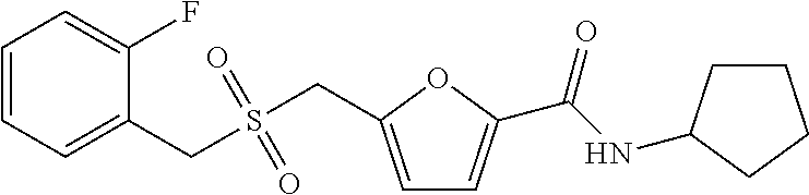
C1=C(CS(CC2=CC=CC=C2F)(=O)=O)OC(C(NC2CCCC2)=O)=C1
